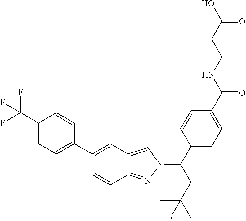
C1(C(F)(F)F)=CC=C(C2=CC3=CN(C(CC(C)(F)C)C4=CC=C(C(NCCC(O)=O)=O)C=C4)N=C3C=C2)C=C1
